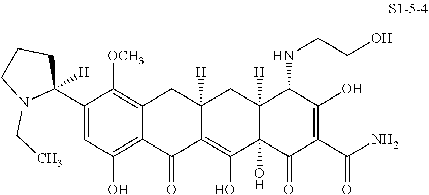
C1(C2([H])CCCN2CC)=CC(O)=C2C(=C1[OCH3])CC1([H])C(=C(O)C3(O)C([H])(C1)C(NCCO)C(O)=C(C(N)=O)C3=O)C2=O
